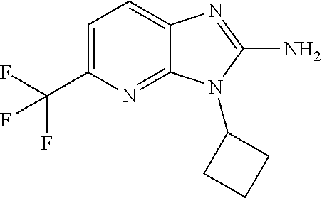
C1=C(C(F)(F)F)N=C2C(=C1)N=C(N)N2C1CCC1
